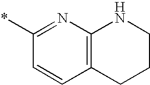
C1(*)=NC2=C(C=C1)CCCN2
